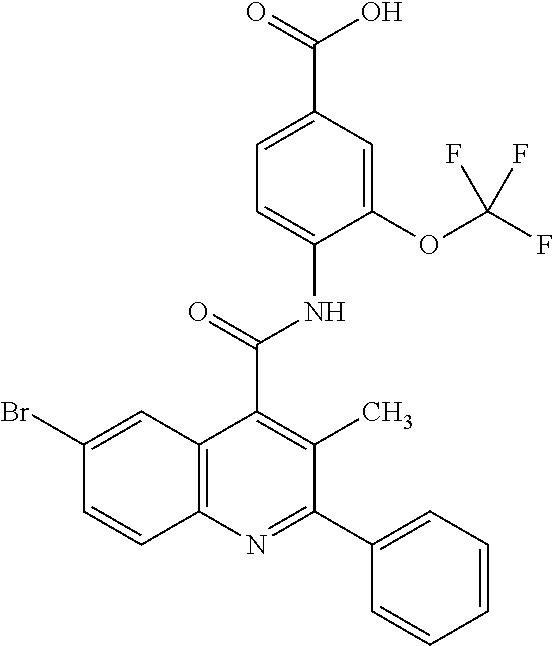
C12=C(N=C(C3=CC=CC=C3)C(C)=C1C(=O)NC1=CC=C(C(=O)O)C=C1OC(F)(F)F)C=CC(Br)=C2
